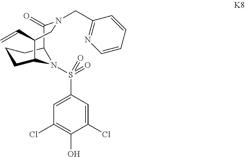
C1(Cl)=CC(S(=O)(=O)N2C3CCCC2C(=O)N(CC2=NC=CC=C2)CC3C=C)=CC(Cl)=C1O
